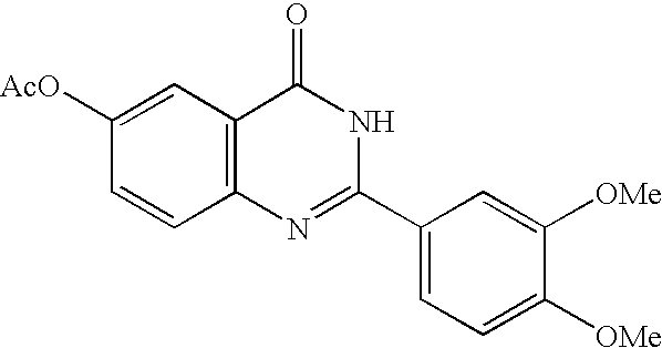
C12=C(C=C([AcO])C=C1)C(=O)NC(C1=CC=C([OMe])C([OMe])=C1)=N2
